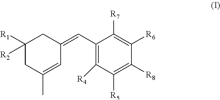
C1([R1])([R2])CC(C)=CC(=CC2=C([R4])C([R5])=C([R8])C([R6])=C2[R7])C1
